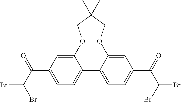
O1C2=CC(C(C(Br)Br)=O)=CC=C2C2=CC=C(C(=O)C(Br)Br)C=C2OCC(C)(C)C1
